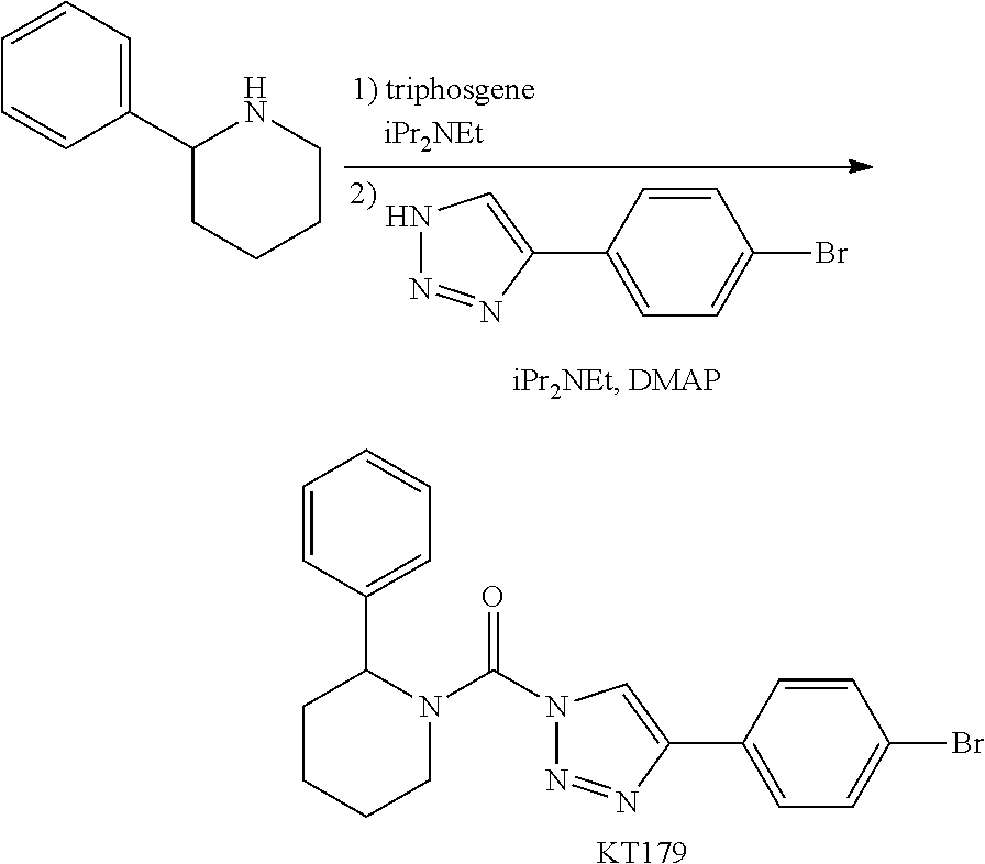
N1N=NC(C2=CC=C(Br)C=C2)=C1.C1(C2CCCCN2)=CC=CC=C1.C1CCCN(C(N2N=NC(C3=CC=C(Br)C=C3)=C2)=O)C1C1=CC=CC=C1.[KT179]
